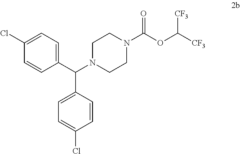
C1N(C(C2=CC=C(Cl)C=C2)C2=CC=C(Cl)C=C2)CCN(C(OC([CF3])[CF3])=O)C1
